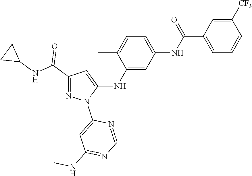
C1(C(NC2CC2)=O)=NN(C2=CC(NC)=NC=N2)C(NC2=CC(NC(C3=CC=CC([CF3])=C3)=O)=CC=C2C)=C1
